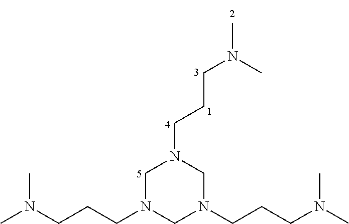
C1N(CCCN(C)C)CN(CCCN(C)C)CN1CCCN(C)C
